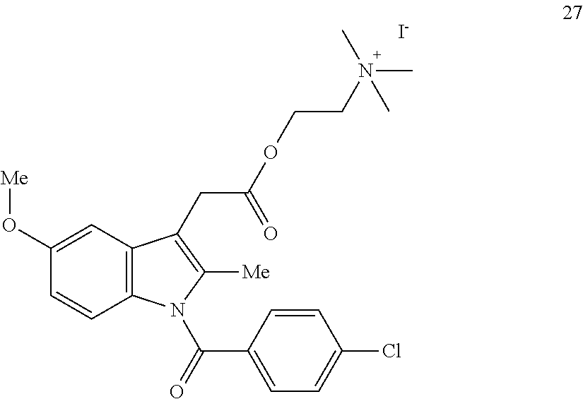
C1(O[Me])=CC2=C(C=C1)N(C(=O)C1=CC=C(Cl)C=C1)C([Me])=C2CC(OCCN(C)(C)C)=O.[I-]
